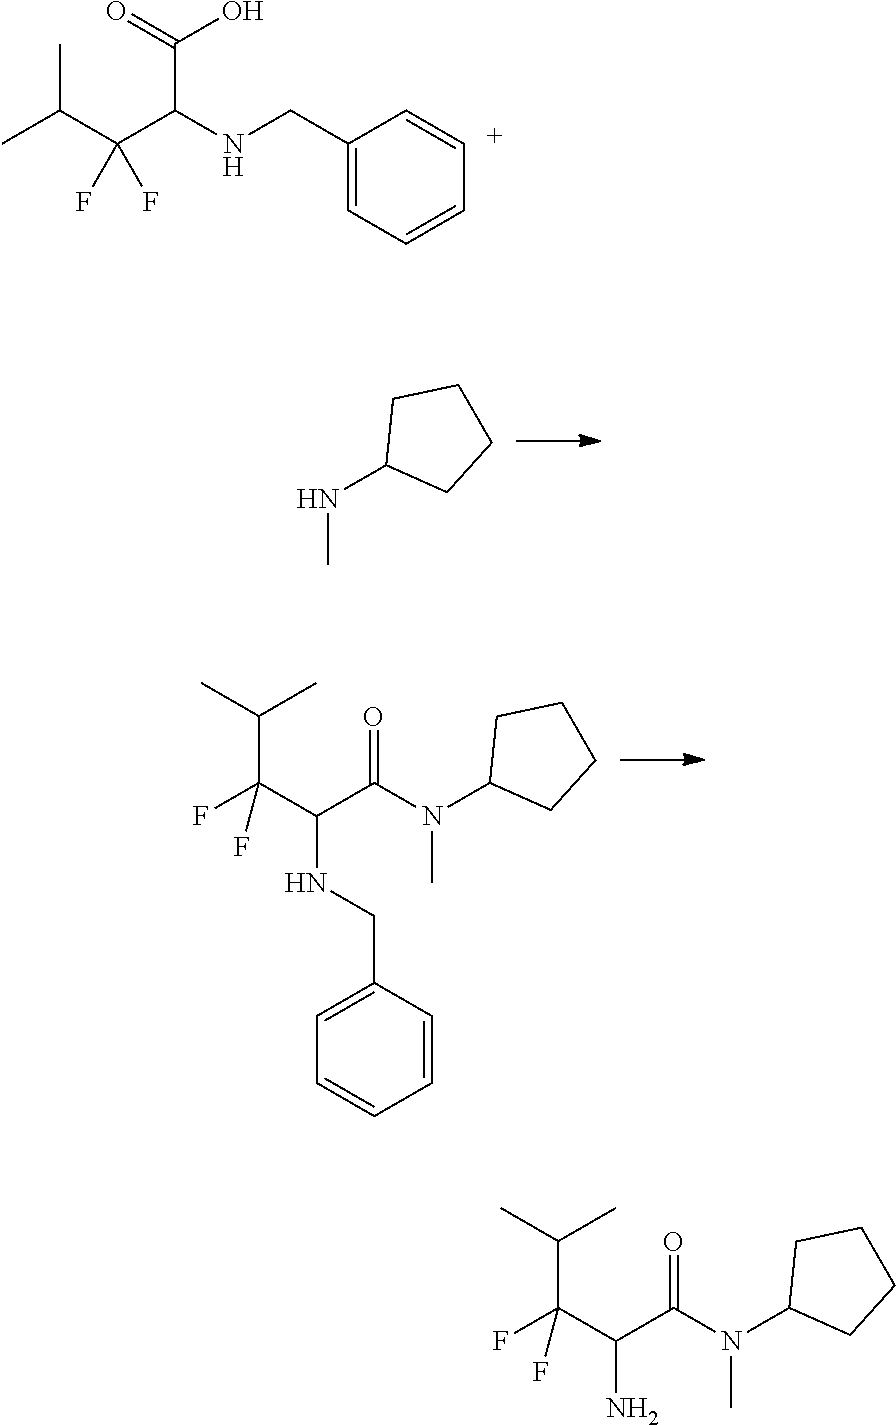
N(C)C1CCCC1.CC(C)C(C(C(N(C1CCCC1)C)=O)NCC1=CC=CC=C1)(F)F.CC(C(C(NCC1=CC=C[C+]=C1)C(=O)O)(F)F)C.CC(C)C(C(C(N(C1CCCC1)C)=O)N)(F)F
